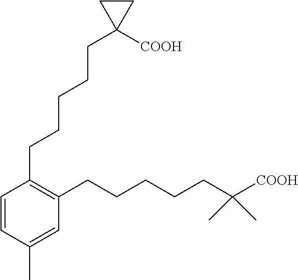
C1(CCCCCC2([COOH])CC2)=C(CCCCCC([COOH])(C)C)C=C(C)C=C1
